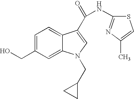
C1=C(CO)C=C2C(=C1)C(C(=O)NC1=NC(C)=CS1)=CN2CC1CC1
